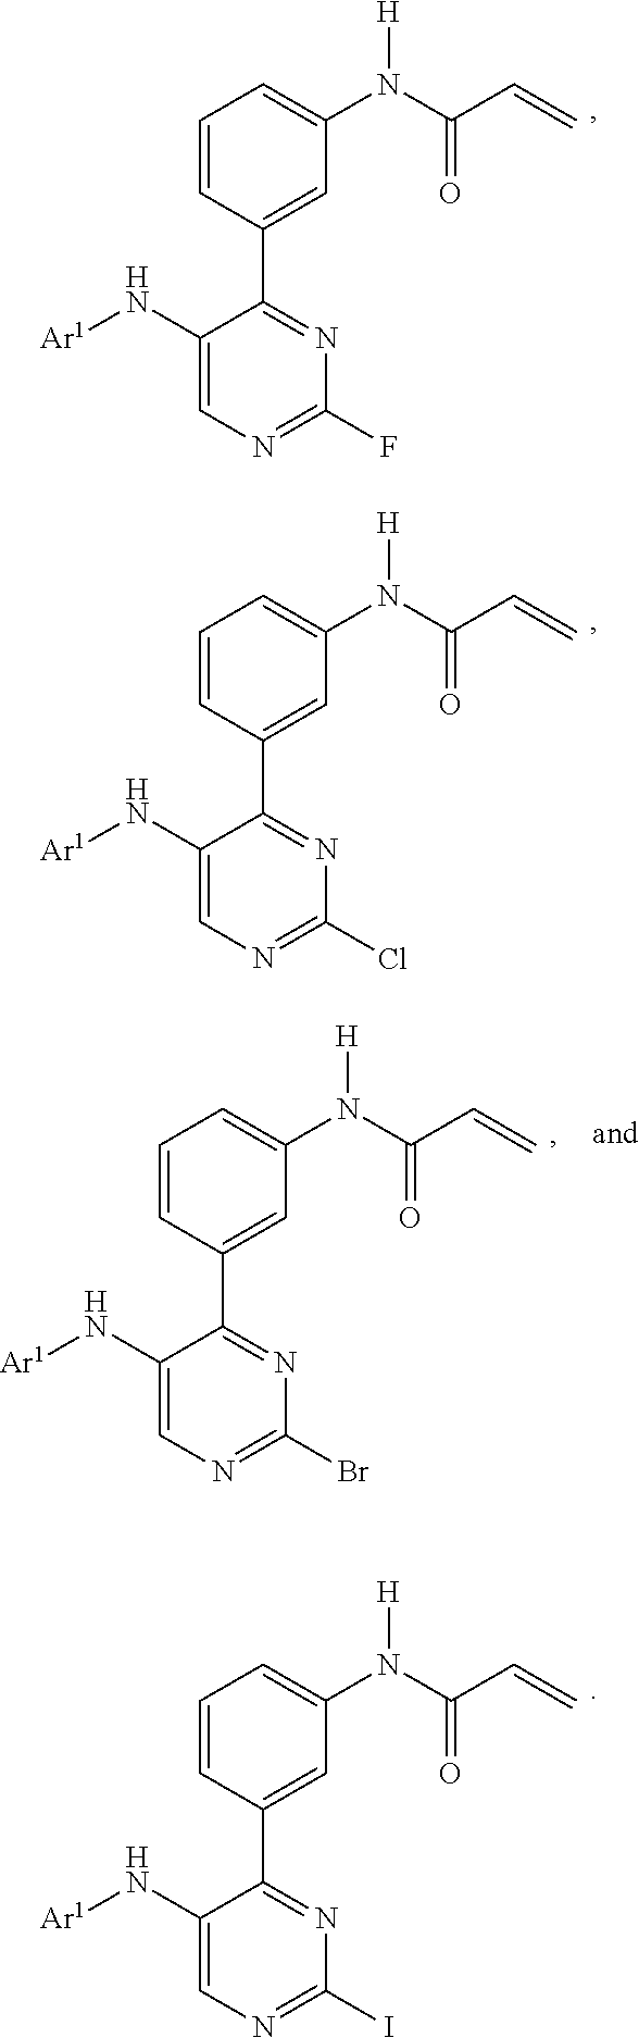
C1=CC(C2=NC(F)=NC=C2N[Ar1])=CC(N(C(C=C)=O)[H])=C1.C1=CC(C2=NC(Cl)=NC=C2N[Ar1])=CC(N(C(C=C)=O)[H])=C1.C1=CC(C2=NC(Br)=NC=C2N[Ar1])=CC(N(C(C=C)=O)[H])=C1.C1=CC(C2=NC(I)=NC=C2N[Ar1])=CC(N(C(C=C)=O)[H])=C1
